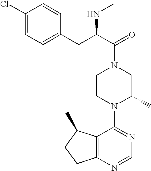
C(C1=CC=C(Cl)C=C1)C(C(=O)N1CCN(C2=NC=NC3=C2C(C)CC3)C(C)C1)NC
